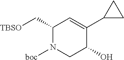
C1(C[TBSO])N([boc])CC(O)C(C2CC2)=C1
